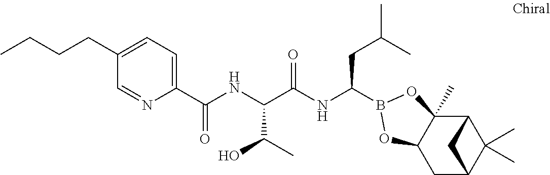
C1(C(NC(C(NC(CC(C)C)B2OC3(C)C4C(C)(C)C(CC3O2)C4)=O)C(C)O)=O)=CC=C(CCCC)C=N1
